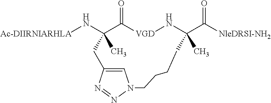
[Ac-DIIRNIARHLA]NC1(C)C(=O)[VGD]NC(C([NleDRSI-NH2])=O)(C)CCCCN2C=C(C1)N=N2
